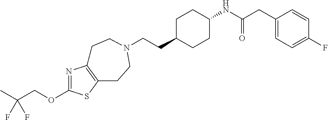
N1=C(OCC(C)(F)F)SC2=C1CCN(CCC1CCC(NC(CC3=CC=C(F)C=C3)=O)CC1)CC2
